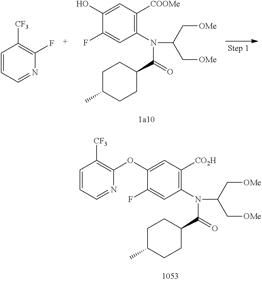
C1=CC=NC(F)=C1[CF3].C1(O)=CC([COOMe])=C(N(C(=O)C2CCC(C)CC2)C(C[OMe])C[OMe])C=C1F.C1(OC2=C([CF3])C=CC=N2)=CC([CO2H])=C(N(C(=O)C2CCC(C)CC2)C(C[OMe])C[OMe])C=C1F
